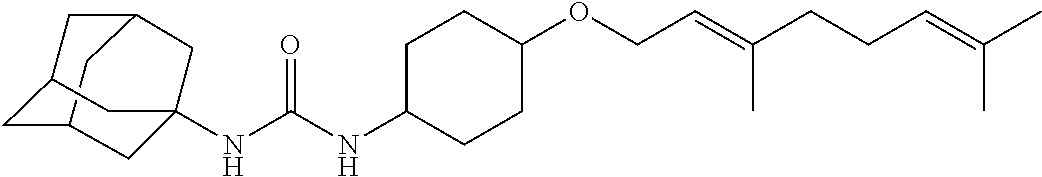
C12CC3CC(C1)CC(NC(NC1CCC(OCC=C(CCC=C(C)C)C)CC1)=O)(C3)C2
